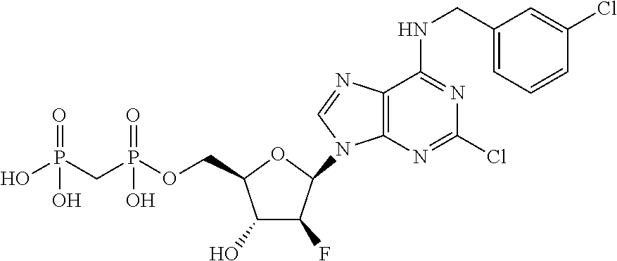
C1(O)C(F)C(N2C3=C(C(NCC4=CC=CC(Cl)=C4)=NC(Cl)=N3)N=C2)OC1COP(CP(O)(=O)O)(=O)O
